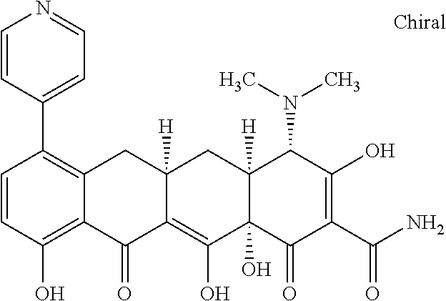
C12([H])C(O)(C(=O)C(C(N)=O)=C(O)C1N(C)C)C(O)=C1C([H])(C2)CC2=C(C3=CC=NC=C3)C=CC(O)=C2C1=O
